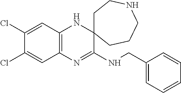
C12=C(N=C(NCC3=CC=CC=C3)C3(N1)CCNCCC3)C=C(Cl)C(Cl)=C2
